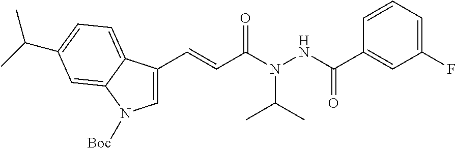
C1=C(C=CC(N(NC(C2=CC(F)=CC=C2)=O)C(C)C)=O)C2=CC=C(C(C)C)C=C2N1[Boc]
